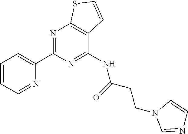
C1=CC=NC(C2=NC3=C(C(NC(CCN4C=NC=C4)=O)=N2)C=CS3)=C1
